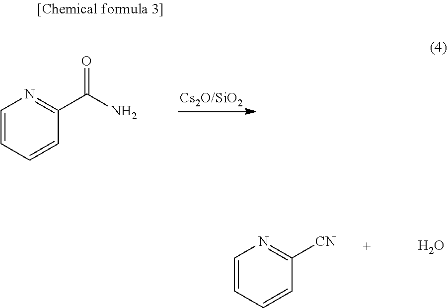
C1=CC=CC(C(=O)N)=N1.C1=CC=CC([CN])=N1.O
